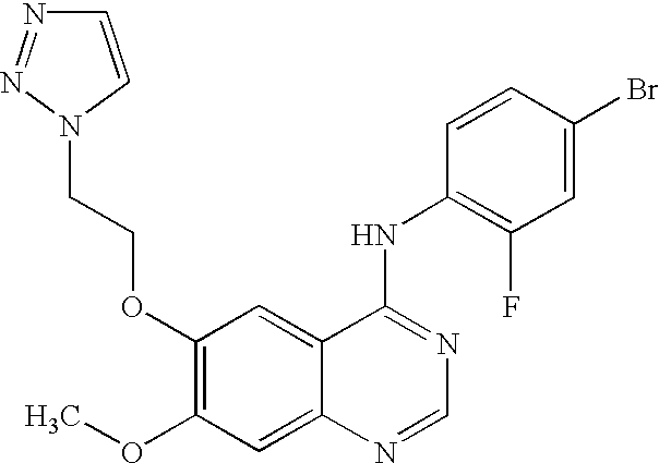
C1(OCCN2N=NC=C2)=C(OC)C=C2C(=C1)C(NC1=C(F)C=C(Br)C=C1)=NC=N2
